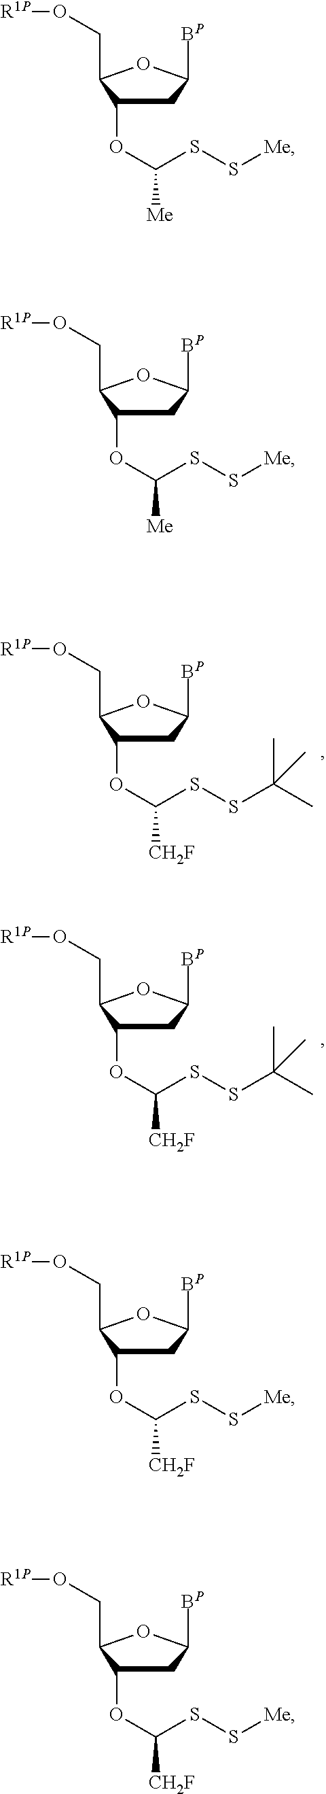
C1C(OC(SSC(C)(C)C)[CH2F])C(CO[R1P])OC1[BP].C1C(OC(SSC(C)(C)C)[CH2F])C(CO[R1P])OC1[BP].C1C(OC(SS[Me])[Me])C(CO[R1P])OC1[BP].C1C(OC(SS[Me])[Me])C(CO[R1P])OC1[BP].C1C(OC(SS[Me])[CH2F])C(CO[R1P])OC1[BP].C1C(OC(SS[Me])[CH2F])C(CO[R1P])OC1[BP]
